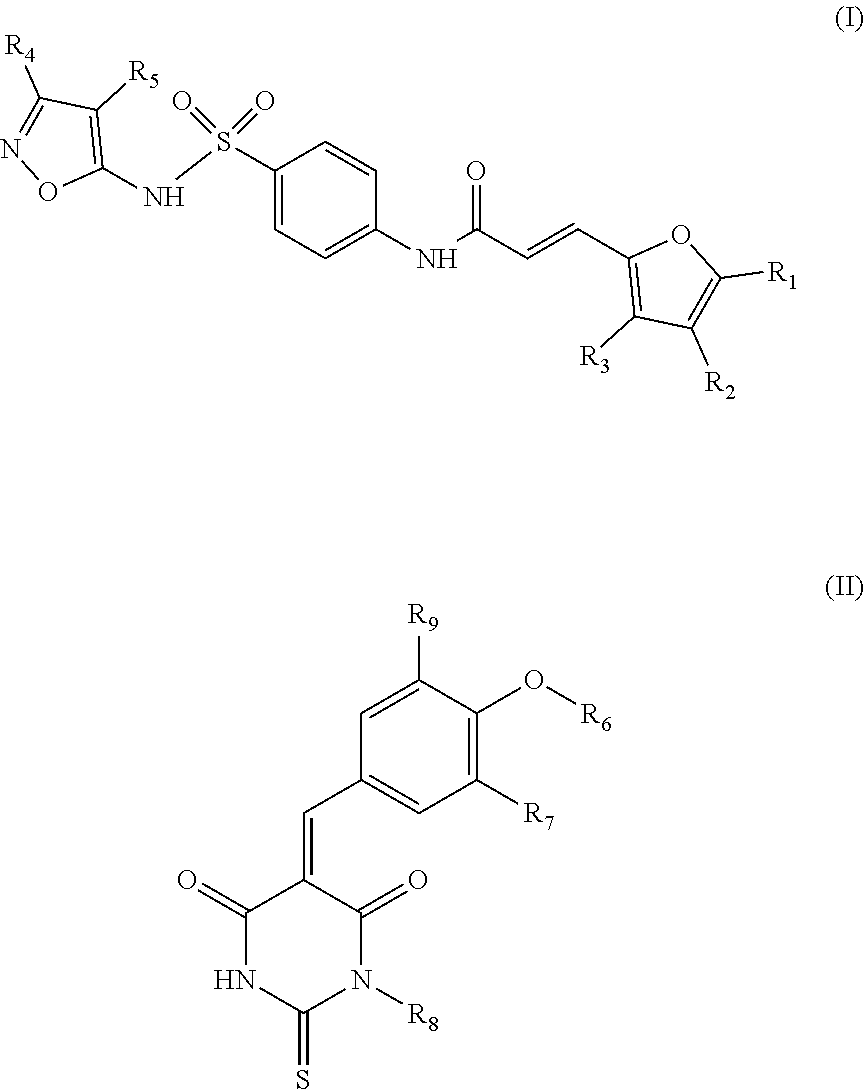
C1(S(NC2=C([R5])C([R4])=NO2)(=O)=O)=CC=C(NC(=O)C=CC2=C([R3])C([R2])=C([R1])O2)C=C1.C1=C([R9])C(O[R6])=C([R7])C=C1C=C1C(=O)NC(=S)N([R8])C1=O
